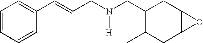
C1=CC=C(C=CCN(CC2CC3C(CC2C)O3)[H])C=C1
